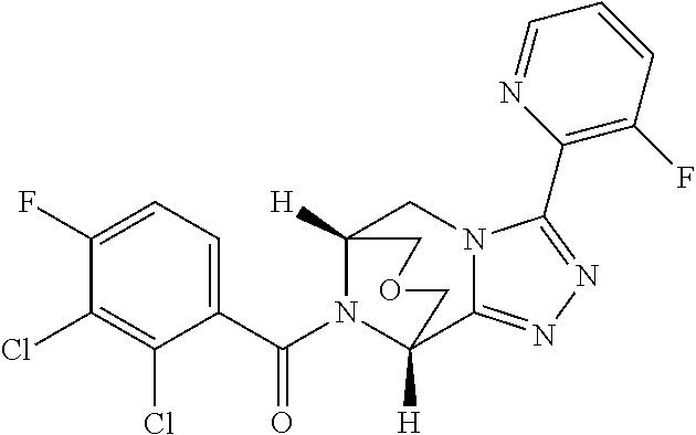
C1(F)=CC=C(C(N2C3([H])CN4C(=NN=C4C4=C(F)C=CC=N4)C2([H])COC3)=O)C(Cl)=C1Cl
